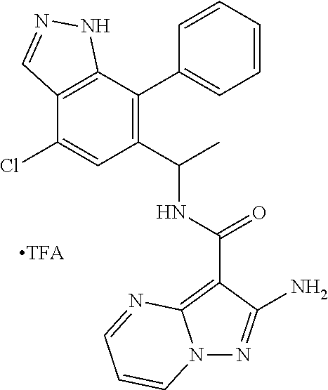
C1=CC=CC(C2=C(C(C)NC(=O)C3=C4N(N=C3N)C=CC=N4)C=C(Cl)C3=C2NN=C3)=C1
